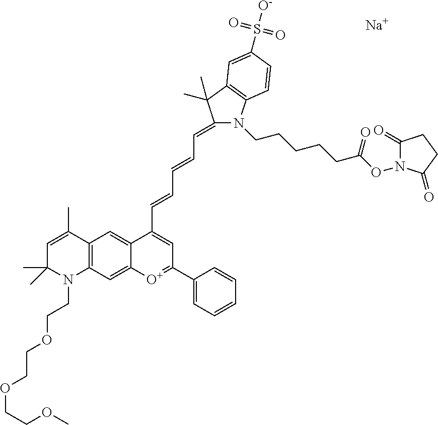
C1=C(C)C2=C(N(CCOCCOCCOC)C1(C)C)C=C1C(=C2)C(C=CC=CC=C2N(CCCCCC(ON3C(=O)CCC3=O)=O)C3=C(C2(C)C)C=C(S([O-])(=O)=O)C=C3)=CC(C2=CC=CC=C2)=[O+]1.[Na]
